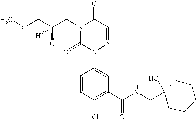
N1(CC(COC)(O)[H])C(=O)N(C2=CC(C(NCC3(O)CCCCC3)=O)=C(Cl)C=C2)N=CC1=O
